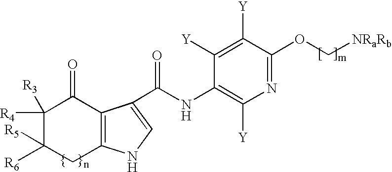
C12=C(C(C(=O)NC3=C([Y])N=C(OC[NRaRb])C([Y])=C3[Y])=CN1)C(=O)C([R4])([R3])C([R6])([R5])C2
